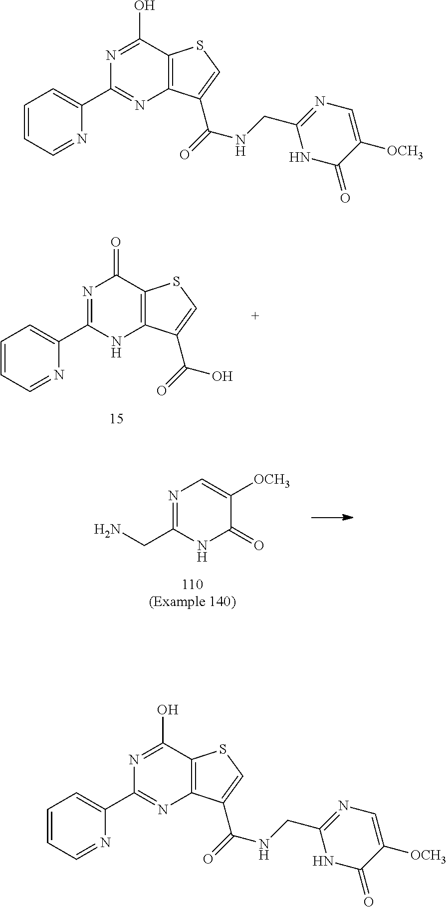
C1=CC=NC(C2=NC(=O)C3=C(N2)C(C(O)=O)=CS3)=C1.N1=C(CN)NC(=O)C([OCH3])=C1.C1=CC=NC(C2=NC3=C(C(O)=N2)SC=C3C(NCC2=NC=C([OCH3])C(=O)N2)=O)=C1.C1=CC=NC(C2=NC3=C(C(O)=N2)SC=C3C(NCC2=NC=C([OCH3])C(=O)N2)=O)=C1
